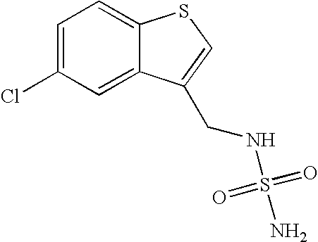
C1=C(Cl)C=C2C(=C1)SC=C2CNS(=O)(=O)N
